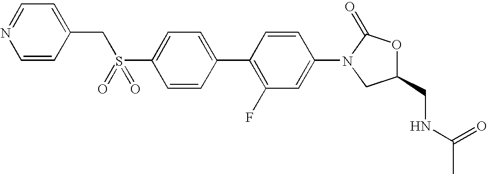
C1(S(CC2=CC=NC=C2)(=O)=O)=CC=C(C2=C(F)C=C(N3CC(CNC(C)=O)OC3=O)C=C2)C=C1
